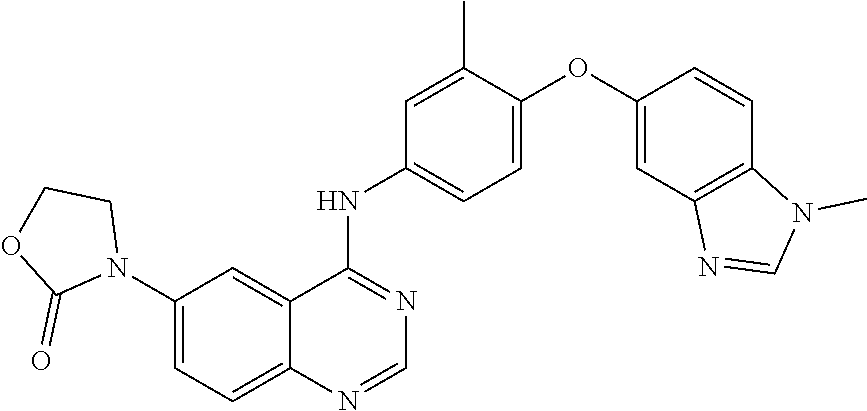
C1=C(N2CCOC2=O)C=C2C(=C1)N=CN=C2NC1=CC=C(OC2=CC3=C(C=C2)N(C)C=N3)C(C)=C1
